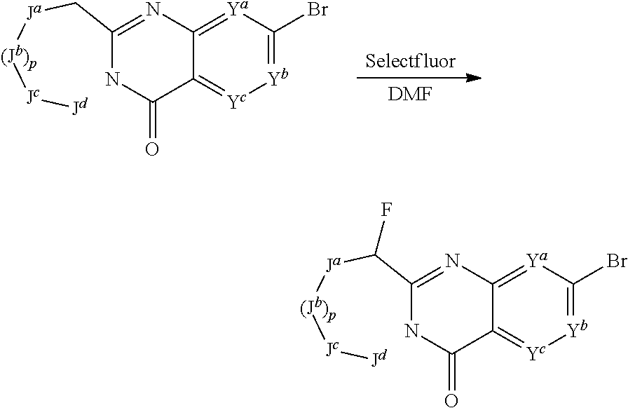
[Selectfluor].[DMF].C12=[Ya]C(Br)=[Yb][Yc]=C1C(=O)NC(C[Ja][(Jb)p][Jc][Jd])=N2.C12=[Ya]C(Br)=[Yb][Yc]=C1C(=O)NC(C([Ja][(Jb)p][Jc][Jd])F)=N2
